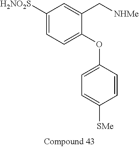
C1([H2NO2S])=CC=C(OC2=CC=C([SMe])C=C2)C(C[NHMe])=C1
